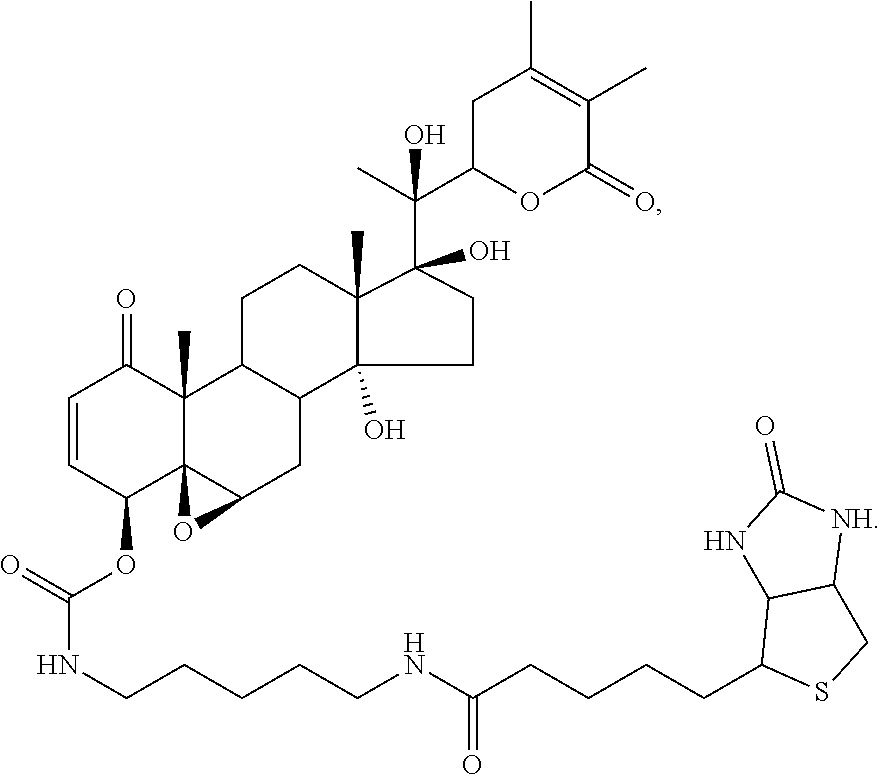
C1=CC(OC(NCCCCCNC(CCCCC2SCC3C2NC(=O)[NH]3)=O)=O)C23C(C)(C1=O)C1C(CC2O3)C2(O)C(C)(CC1)C(C(C)(C1OC(=O)C(C)=C(C)C1)O)(O)CC2
